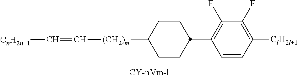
C1([(CH2)m]C=C[CnH2n+1])CCC(C2=C(F)C(F)=C([ClH2l+1])C=C2)CC1
